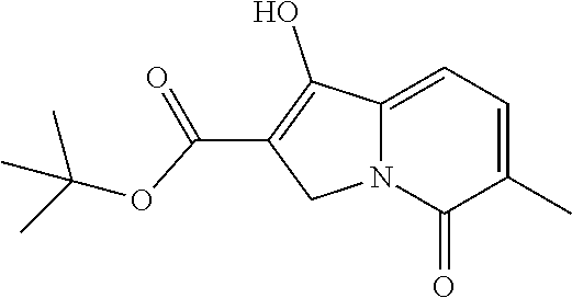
C12=CC=C(C)C(=O)N1CC(C(OC(C)(C)C)=O)=C2O
